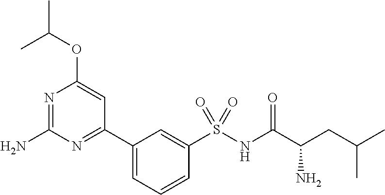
C1(C2=NC(N)=NC(OC(C)C)=C2)=CC=CC(S(NC(C(CC(C)C)N)=O)(=O)=O)=C1
